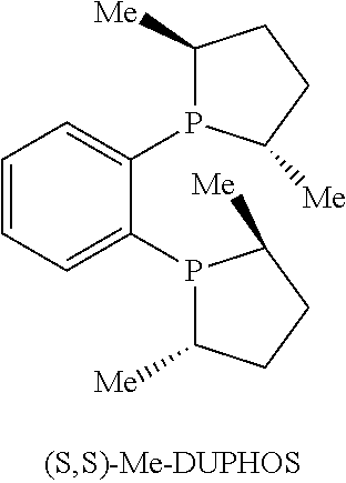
C1([Me])P(C2=CC=CC=C2P2C([Me])CCC2[Me])C([Me])CC1
